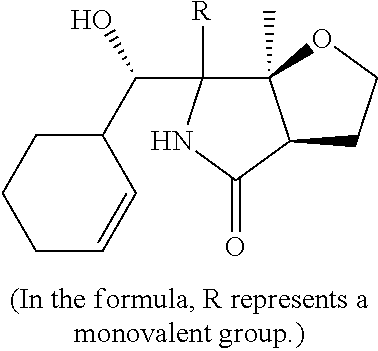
C12(C)C([R])(C(C3CCCC=C3)O)NC(=O)C1CCO2
